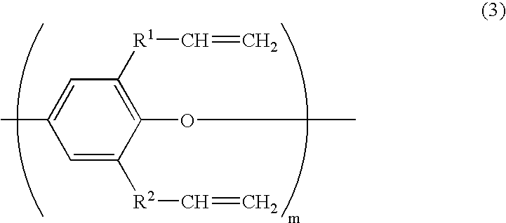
C1=C([R2]C=C)C(OC)=C([R1]C=C)C=C1C
